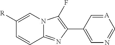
C1([R])=CN2C(=NC(C3=CN=C[A]=C3)=C2F)C=C1
